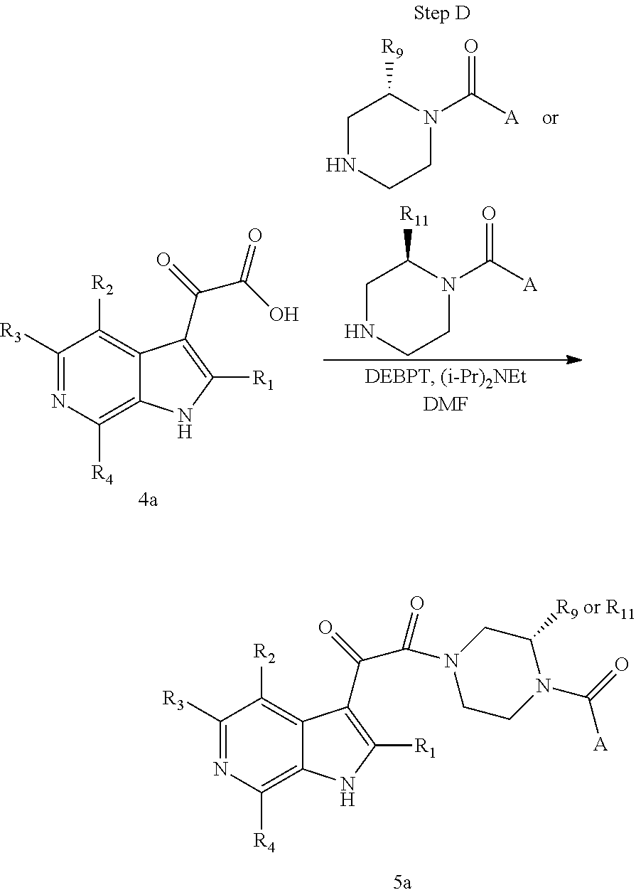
C1NCCN(C([A])=O)C1[R9].C1NCCN(C([A])=O)C1[R11].C1([R3])=NC([R4])=C2C(=C1[R2])C(C(=O)C(O)=O)=C([R1])N2.C1([R3])=NC([R4])=C2C(=C1[R2])C(C(=O)C(=O)N1CC([R9 or R11])N(C(=O)[A])CC1)=C([R1])N2
